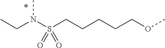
N(C)(S(CCCCCOC)(=O)=O)CC
